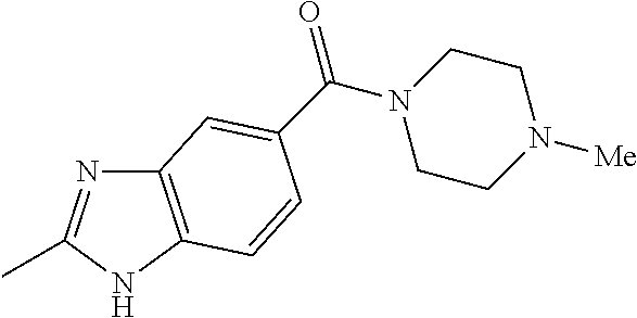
C12=C(NC(C)=N1)C=CC(C(N1CCN([Me])CC1)=O)=C2
